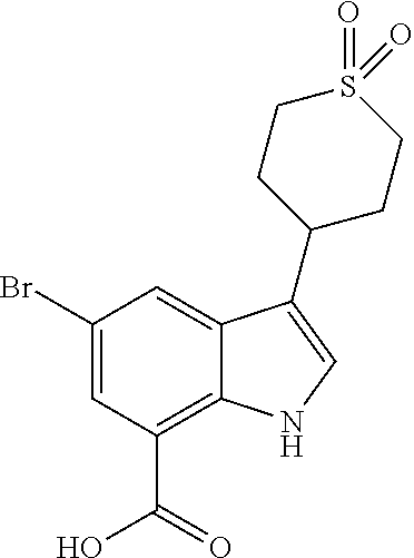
C1(Br)=CC(C(=O)O)=C2C(=C1)C(C1CCS(=O)(=O)CC1)=CN2
